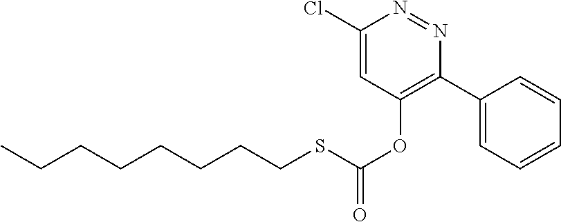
C1(Cl)=CC(OC(SCCCCCCCC)=O)=C(C2=CC=CC=C2)N=N1
